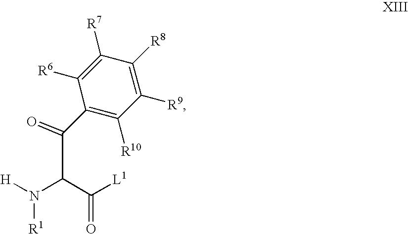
C1([R6])=C([R7])C([R8])=C([R9])C([R10])=C1C(C(N([H])[R1])C([L1])=O)=O
